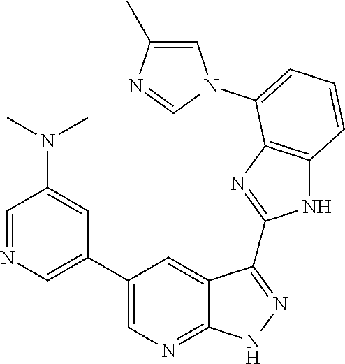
C1=C(C)N=CN1C1=CC=CC2=C1N=C(C1=NNC3=NC=C(C4=CN=CC(N(C)C)=C4)C=C31)N2
